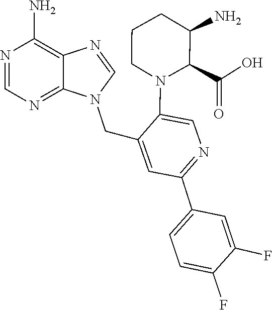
C1=C(C2=NC=C(N3C(C(=O)O)C(N)CCC3)C(CN3C=NC4=C(N)N=CN=C34)=C2)C=C(F)C(F)=C1
